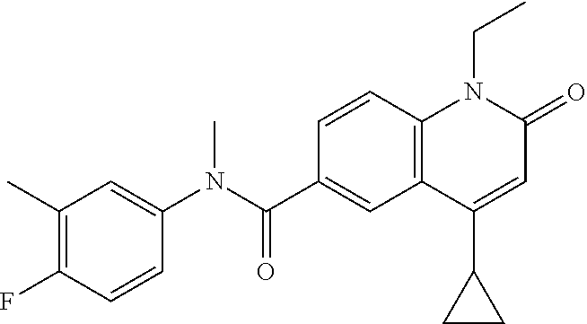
C1(N(C(C2=CC3=C(C=C2)N(CC)C(=O)C=C3C2CC2)=O)C)=CC(C)=C(F)C=C1
